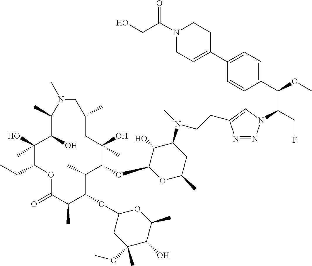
C1(O)(C)C(CC)OC(=O)C(C)C(OC2CC(OC)(C)C(O)C(C)O2)C(C)C(OC2OC(C)CC(N(C)CCC3=CN(C(CF)C(C4=CC=C(C5=CCN(C(CO)=O)CC5)C=C4)OC)N=N3)C2O)C(O)(C)CC(C)CN(C)C(C)C1O
